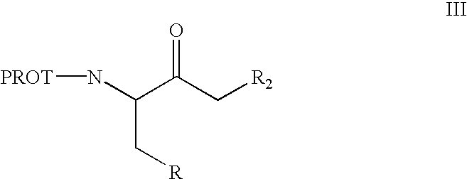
N(C(C(C[R2])=O)C[R])[PROT]
